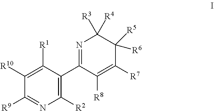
C1([R10])=C([R1])C(C2=NC([R3])([R4])C([R6])([R5])C([R7])=C2[R8])=C([R2])N=C1[R9]
